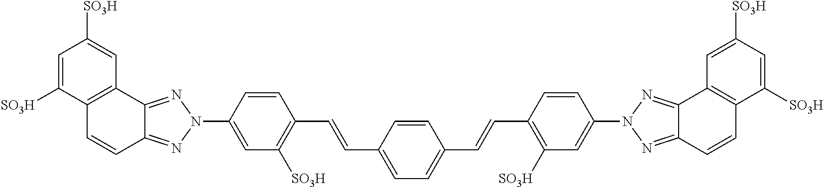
C1=C([SO3H])C2=C(C=C1[SO3H])C1=NN(C3=CC([SO3H])=C(C=CC4=CC=C(C=CC5=C([SO3H])C=C(N6N=C7C(=N6)C6=C(C=C7)C([SO3H])=CC([SO3H])=C6)C=C5)C=C4)C=C3)N=C1C=C2
